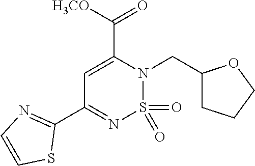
C1(C2=NC=CS2)=NS(=O)(=O)N(CC2CCCO2)C(C([H3CO])=O)=C1
